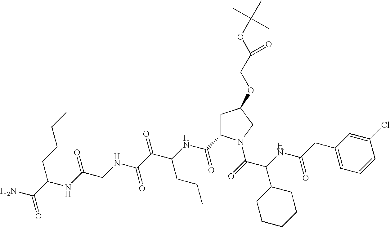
C1(CC(NC(C(=O)N2CC(OCC(OC(C)(C)C)=O)CC2C(NC(C(C(NCC(NC(CCCC)C(N)=O)=O)=O)=O)CCC)=O)C2CCCCC2)=O)=CC=CC(Cl)=C1
